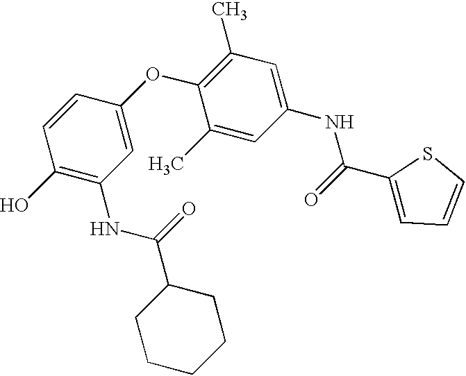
C1(O)=C(NC(=O)C2CCCCC2)C=C(OC2=C(C)C=C(NC(=O)C3=CC=CS3)C=C2C)C=C1
